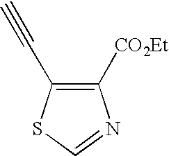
C1([CO2Et])=C(C#C)SC=N1
